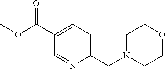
C1(C(OC)=O)=CC=C(CN2CCOCC2)N=C1
